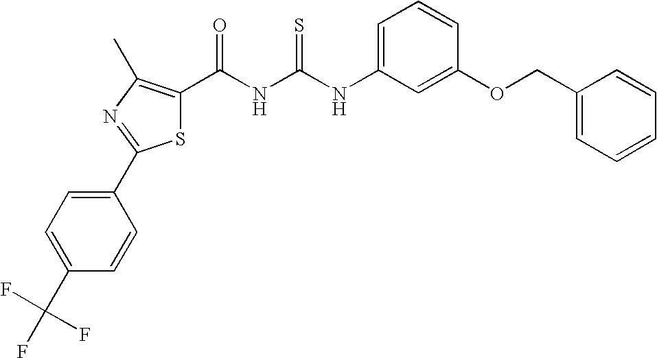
C(NC(NC1=CC=CC(OCC2=CC=CC=C2)=C1)=S)(=O)C1=C(C)N=C(C2=CC=C(C(F)(F)F)C=C2)S1
